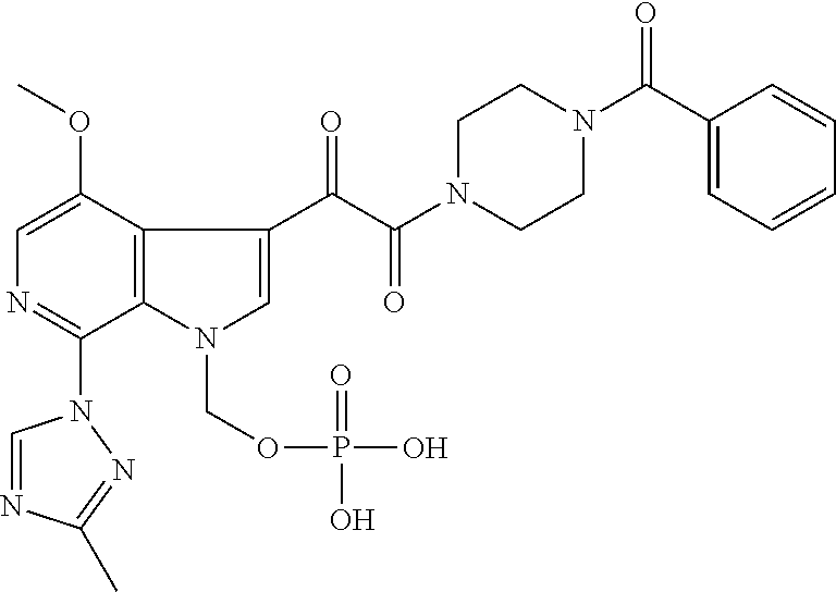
C12=C(C(OC)=CN=C1N1C=NC(C)=N1)C(C(C(N1CCN(C(C3=CC=CC=C3)=O)CC1)=O)=O)=CN2COP(=O)(O)O
